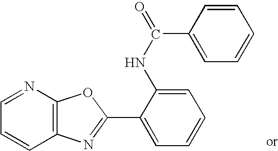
C1=NC2=C(C=C1)N=C(C1=CC=CC=C1NC(=O)C1=CC=CC=C1)O2
